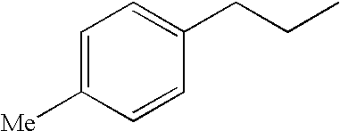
C1=C([Me])C=CC(CCC)=C1
